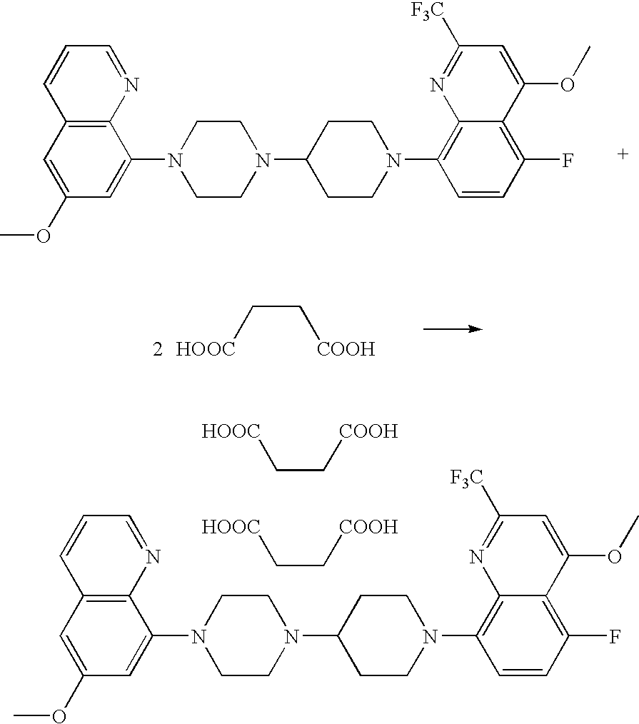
C12=C(C=C(OC)C=C1N1CCN(C3CCN(C4=C5C(=C(F)C=C4)C(OC)=CC([F3C])=N5)CC3)CC1)C=CC=N2.C12=C(C=C(OC)C=C1N1CCN(C3CCN(C4=C5C(=C(F)C=C4)C(OC)=CC([F3C])=N5)CC3)CC1)C=CC=N2.C(C[COOH])[HOOC].C(C[COOH])[HOOC].C(C[COOH])[HOOC]
